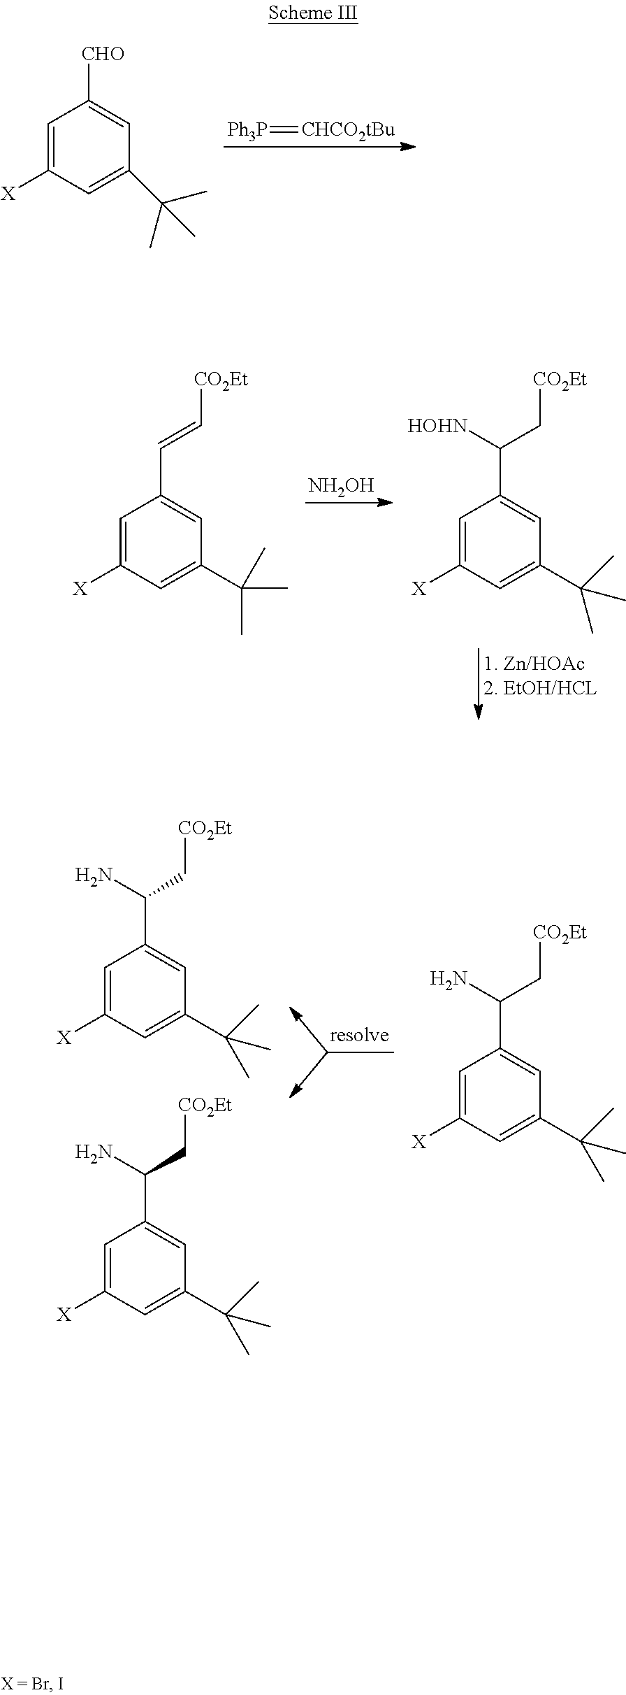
C1=C([X])C=C(C(C)(C)C)C=C1[CHO].[Ph3P]=[CHCO2tBu].C1=C([X])C=C(C(C)(C)C)C=C1C=C[CO2Et].[NH2OH].C1=C([X])C=C(C(C)(C)C)C=C1C(C[CO2Et])[HOHN].C1=C([X])C=C(C(C)(C)C)C=C1C(N)C[CO2Et].C1=C([X])C=C(C(C)(C)C)C=C1C(N)C[CO2Et].C1=C([X])C=C(C(C)(C)C)C=C1C(N)C[CO2Et]
